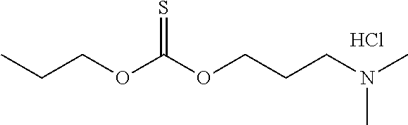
C(COC(OCCCN(C)C)=S)C.Cl
